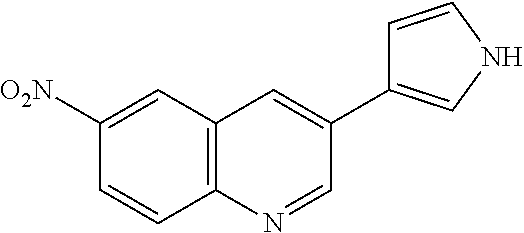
C1([O2N])=CC2=C(C=C1)N=CC(C1=CNC=C1)=C2
